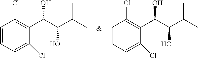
C1=CC=C(Cl)C(C(O)C(O)C(C)C)=C1Cl.C1=CC=C(Cl)C(C(O)C(O)C(C)C)=C1Cl
